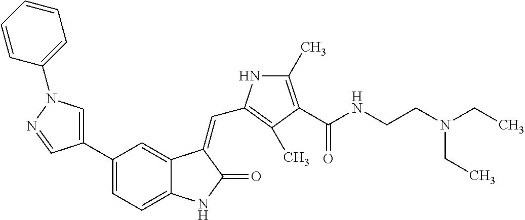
C1(C2=CN(C3=CC=CC=C3)N=C2)=CC=C2C(=C1)C(=CC1=C(C)C(C(NCCN(CC)CC)=O)=C(C)N1)C(=O)N2
